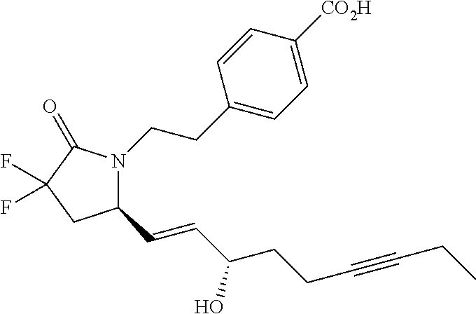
C(CC#CCC)C(O)C=CC1N(CCC2=CC=C([CO2H])C=C2)C(=O)C(F)(F)C1
